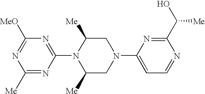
C1(N2C([Me])CN(C3=CC=NC(C(O)[Me])=N3)CC2[Me])=NC([MeO])=NC([Me])=N1
